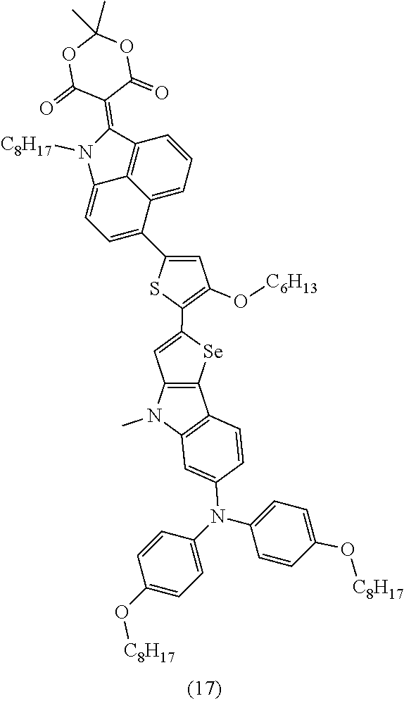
CN1C2=C(C3=C1C=C(N(C1=CC=C(O[C8H17])C=C1)C1=CC=C(O[C8H17])C=C1)C=C3)[Se]C(C1=C(O[C6H13])C=C(C3=CC=C4C5=C(C=CC=C35)C(=C3C(=O)OC(C)(C)OC3=O)N4[C8H17])S1)=C2
